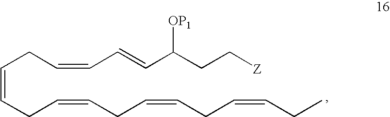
C(=CCC=CCC=CCC=CCC)CC=CC=CC(CC[Z])[OP1]
